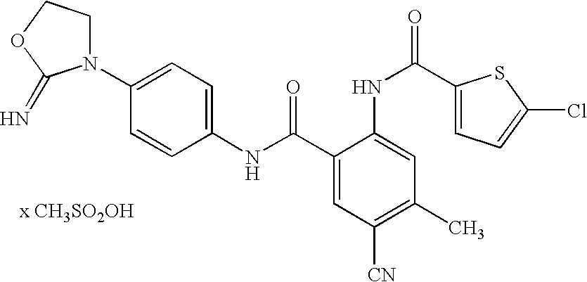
C1(NC(=O)C2=CC([CN])=C(C)C=C2NC(C2=CC=C(Cl)S2)=O)=CC=C(N2CCOC2=N)C=C1.[x CH3SO2OH]
